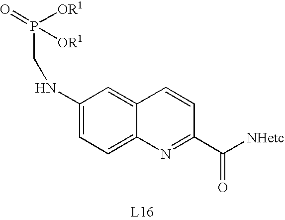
C1(NCP(=O)([OR1])[OR1])=CC=C2C(=C1)C=CC(C([NHetc])=O)=N2
